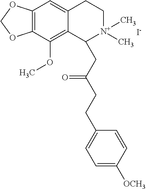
C12=C(C(OC)=C3C(=C1)CC[N+](C)(C)C3CC(CCC1=CC=C([OCH3])C=C1)=O)OCO2.[I-]
